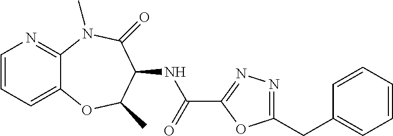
C1=CC=C2C(=N1)N(C)C(=O)C(NC(C1=NN=C(CC3=CC=CC=C3)O1)=O)C(C)O2
